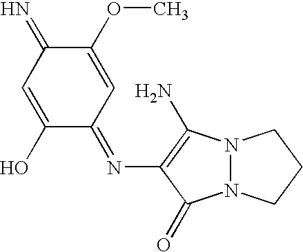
C1(OC)=CC(=NC2=C(N)N3N(C2=O)CCC3)C(O)=CC1=N
